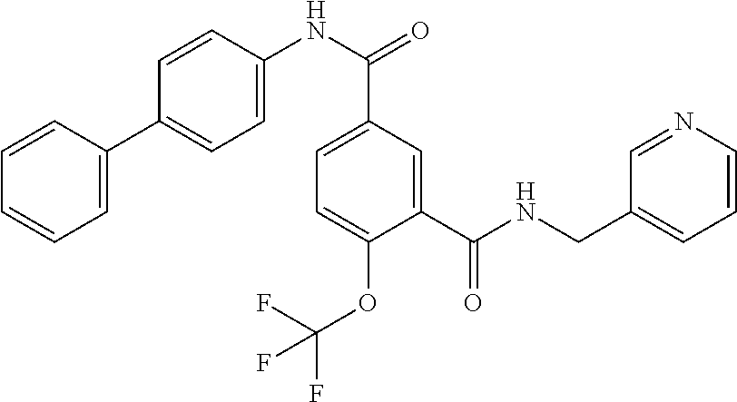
C1=C(C2=CC=C(NC(=O)C3=CC=C(OC(F)(F)F)C(C(NCC4=CC=CN=C4)=O)=C3)C=C2)C=CC=C1
